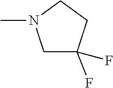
C1C(F)(F)CCN1C
